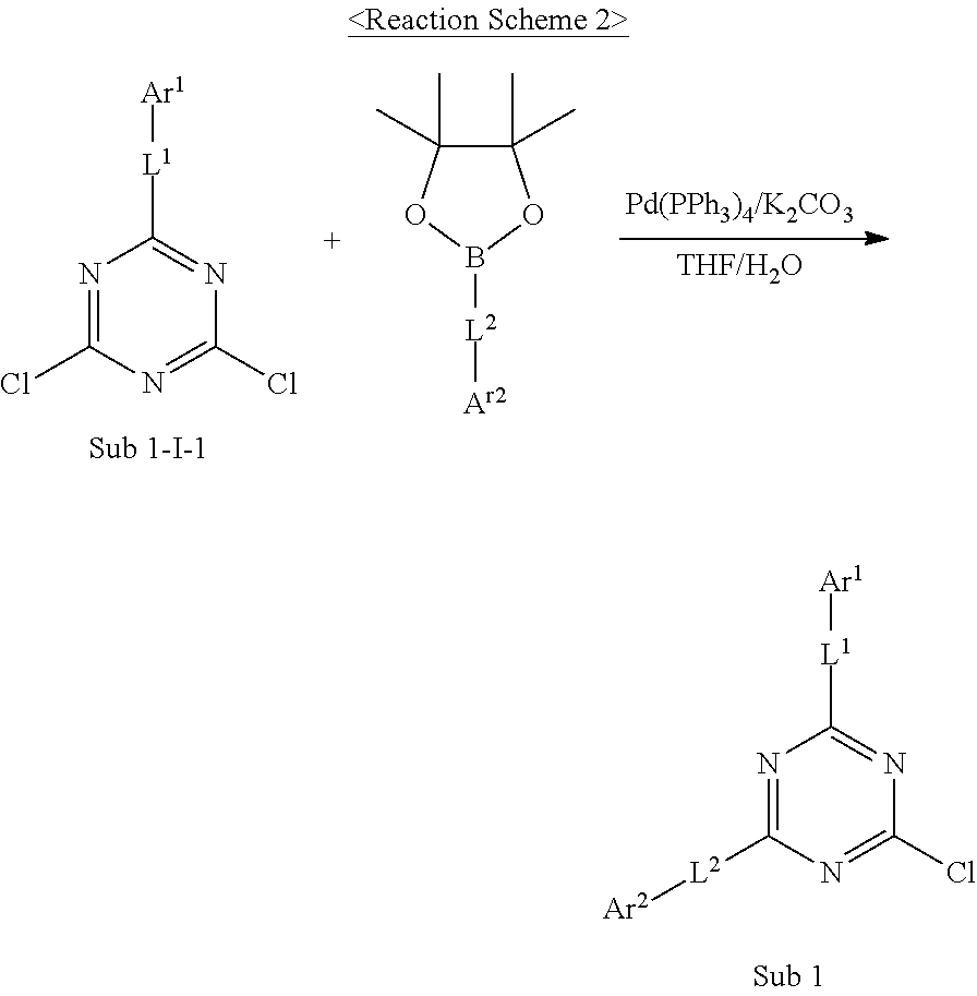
N1=C(Cl)N=C(Cl)N=C1[L1][Ar1].C1(C)(C)C(C)(C)OB([L2][Ar2])O1.N1=C([L2][Ar2])N=C(Cl)N=C1[L1][Ar1]
